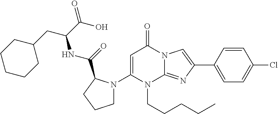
C1(N2CCCC2C(=O)NC(CC2CCCCC2)C(O)=O)=CC(=O)N2C(=NC(C3=CC=C(Cl)C=C3)=C2)N1CCCCC
